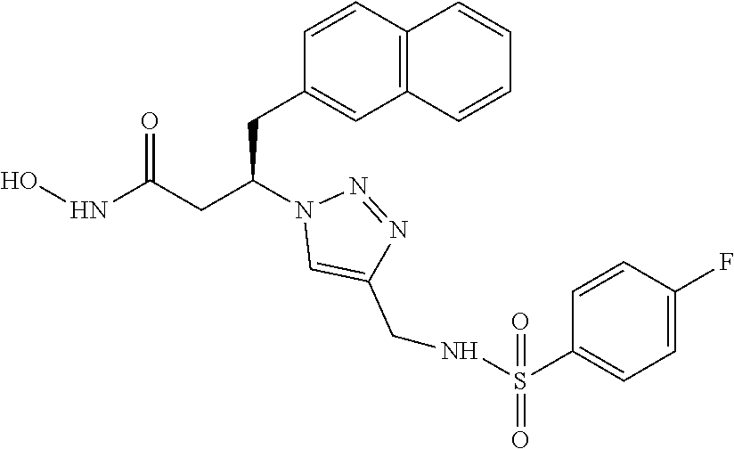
C1(CC(CC(NO)=O)N2C=C(CNS(C3=CC=C(F)C=C3)(=O)=O)N=N2)=CC2=C(C=C1)C=CC=C2
